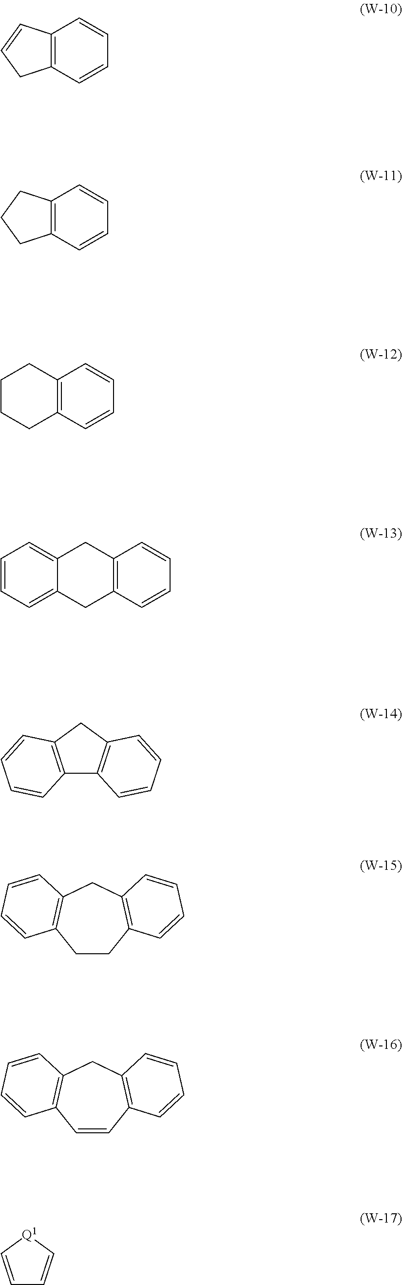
C12=C(C=CC=C1)CC=C2.C12=C(C=CC=C1)CCC2.C1CCC2=C(C1)C=CC=C2.C1=CC=C2C(=C1)CC1=C(C2)C=CC=C1.C12=C(CC3=C1C=CC=C3)C=CC=C2.C1CC2=C(CC3=C1C=CC=C3)C=CC=C2.C1=CC2=C(CC3=C1C=CC=C3)C=CC=C2.C1=C[Q1]C=C1
